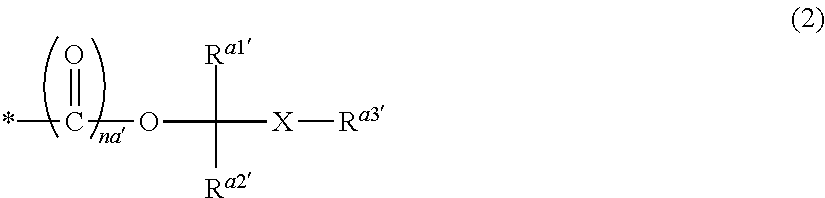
*C(=O)OC([Ra1])([Ra2])[X][Ra3]
